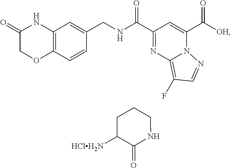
C(C1=NC2=C(F)C=NN2C(C(=O)[OH])=C1)(=O)NCC1=CC2=C(C=C1)OCC(=O)N2.[HClH2N]C1C(=O)NCCC1
